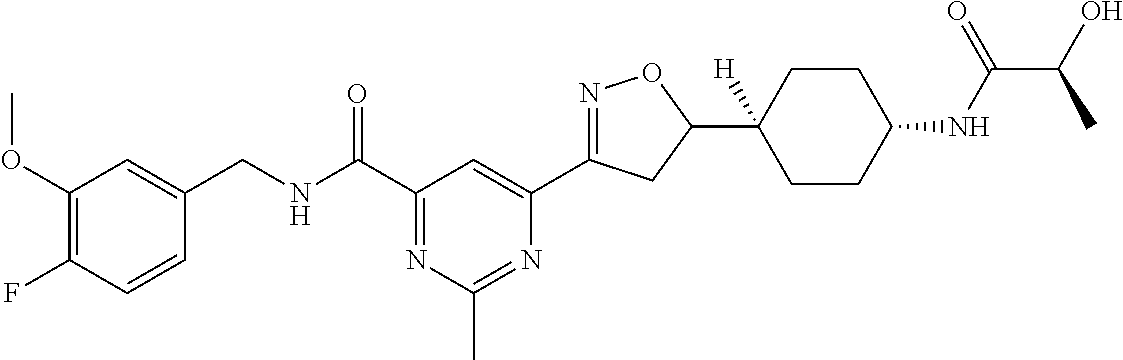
C1(OC)=C(F)C=CC(CNC(C2=NC(C)=NC(C3=NOC(C4([H])CCC(NC(C(O)C)=O)CC4)C3)=C2)=O)=C1
